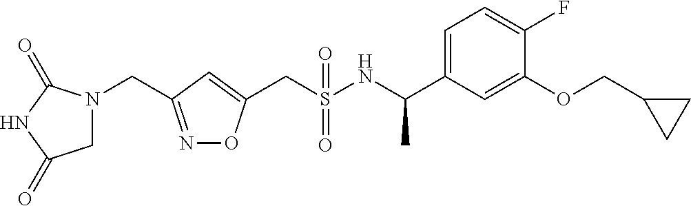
C(S(NC(C1=CC=C(F)C(OCC2CC2)=C1)C)(=O)=O)C1=CC(CN2CC(=O)NC2=O)=NO1
